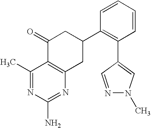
C1(C)=NC(N)=NC2=C1C(=O)CC(C1=C(C3=CN(C)N=C3)C=CC=C1)C2
